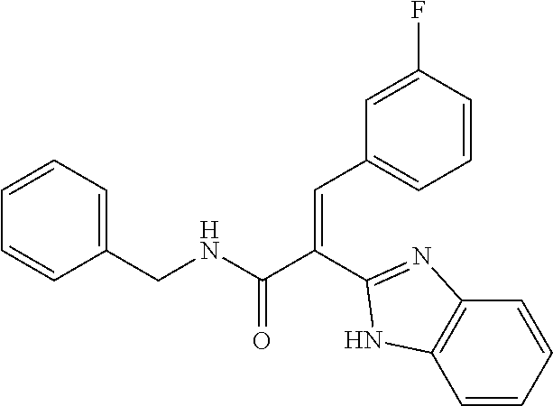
C1=CC2=C(C=C1)N=C(C(=CC1=CC=CC(F)=C1)C(NCC1=CC=CC=C1)=O)N2
